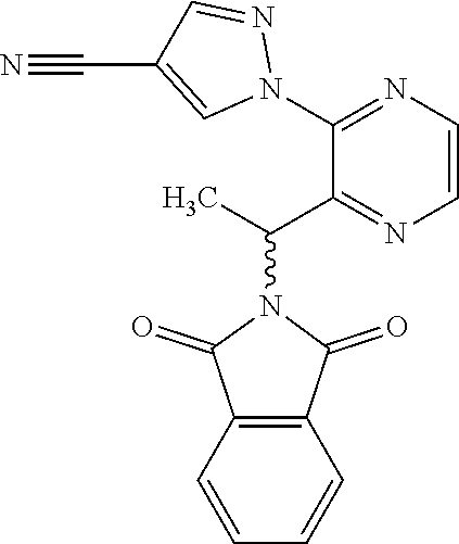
C1(C(C)N2C(=O)C3=C(C2=O)C=CC=C3)=NC=CN=C1N1N=CC(C#N)=C1
